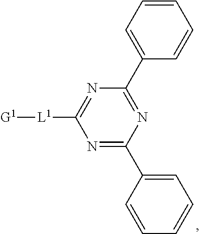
[G1][L1]C1=NC(C2=CC=CC=C2)=NC(C2=CC=CC=C2)=N1
